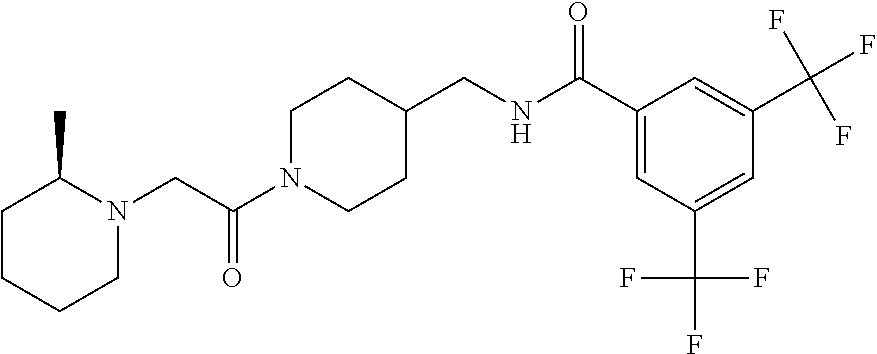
C1CCCN(CC(N2CCC(CNC(C3=CC(C(F)(F)F)=CC(C(F)(F)F)=C3)=O)CC2)=O)C1C
